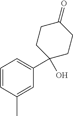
C1=CC(C)=CC(C2(O)CCC(=O)CC2)=C1
